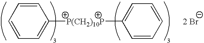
C1=CC=CC=C1[P(CH2)10P]C1=CC=CC=C1.[2 Br]
